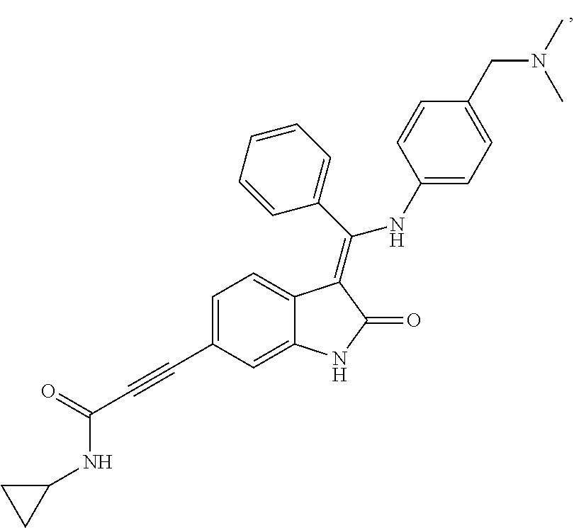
C1=CC(C(=C2C3=CC=C(C#CC(=O)NC4CC4)C=C3NC2=O)NC2=CC=C(CN(C)C)C=C2)=CC=C1
